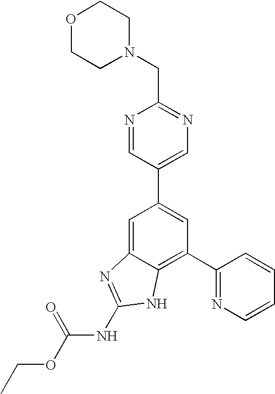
N1=CC(C2=CC(C3=NC=CC=C3)=C3C(=C2)N=C(NC(OCC)=O)N3)=CN=C1CN1CCOCC1
